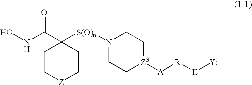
C1C[Z]CCC1(C(NO)=O)[S(O)n]N1CC[Z3]([A][R][E][Y])CC1
